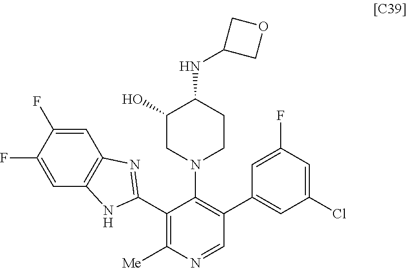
C1=C(F)C(F)=CC2=C1N=C(C1=C([Me])N=CC(C3=CC(Cl)=CC(F)=C3)=C1N1CCC(NC3COC3)C(O)C1)N2
